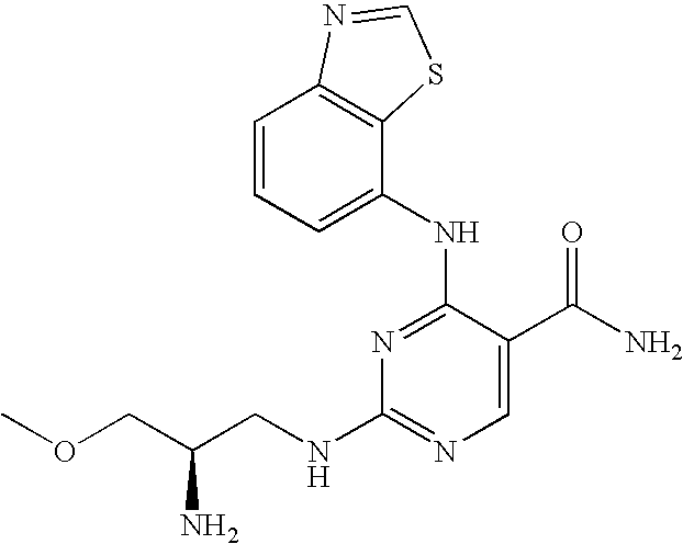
C12=C(C(NC3=NC(NCC(COC)N)=NC=C3C(N)=O)=CC=C1)SC=N2
